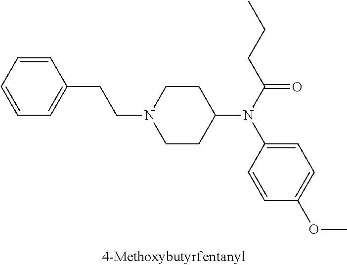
C1=CC=CC(CCN2CCC(N(C(CCC)=O)C3=CC=C(OC)C=C3)CC2)=C1
